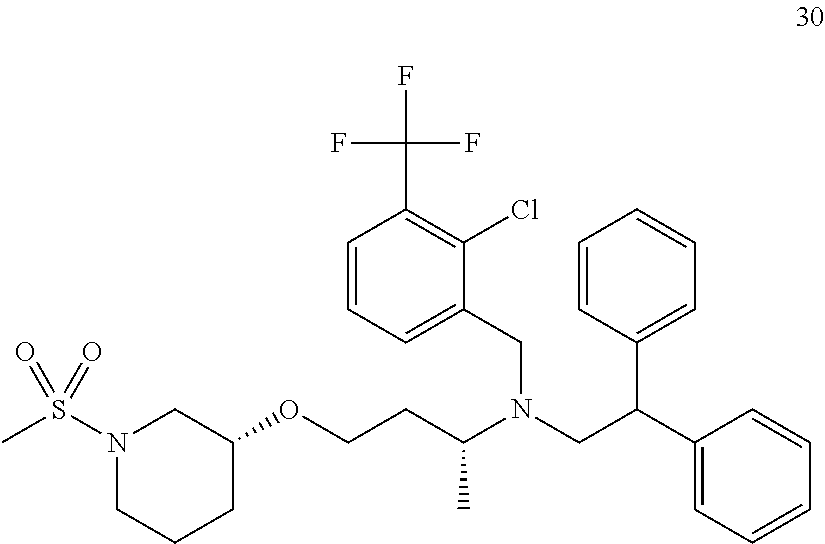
N1(S(C)(=O)=O)CCCC(OCCC(N(CC(C2=CC=CC=C2)C2=CC=CC=C2)CC2=CC=CC(C(F)(F)F)=C2Cl)C)C1
